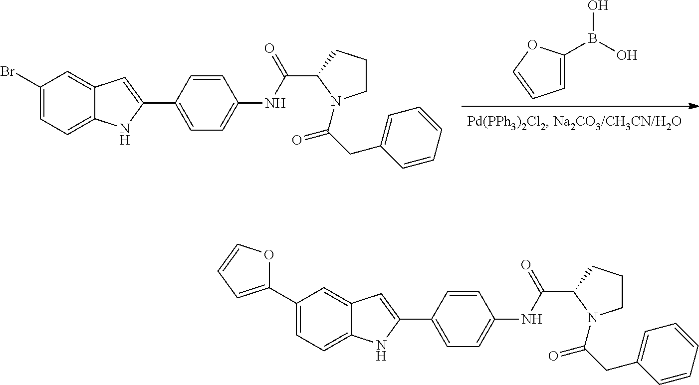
C1=C(B(O)O)OC=C1.C1(Br)=CC=C2C(=C1)C=C(C1=CC=C(NC(=O)C3N(C(=O)CC4=CC=CC=C4)CCC3)C=C1)N2.C1(C2=CC=CO2)=CC=C2C(=C1)C=C(C1=CC=C(NC(=O)C3N(C(=O)CC4=CC=CC=C4)CCC3)C=C1)N2
